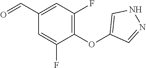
C1=C(F)C(OC2=CNN=C2)=C(F)C=C1C=O
